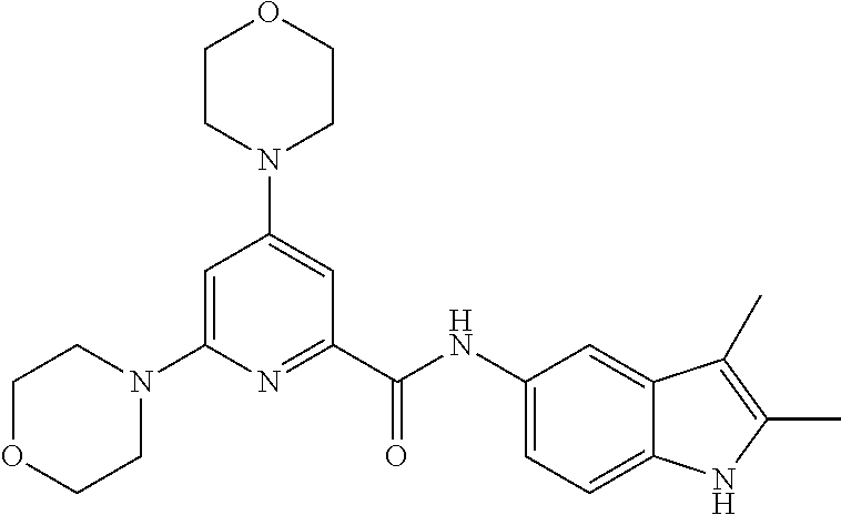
C1=C(N2CCOCC2)N=C(C(NC2=CC=C3C(=C2)C(C)=C(C)N3)=O)C=C1N1CCOCC1
